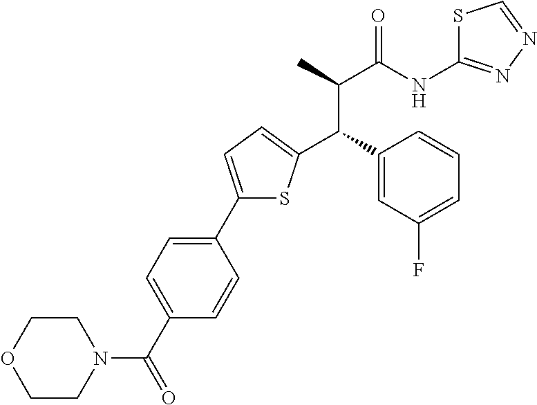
C1(C2=CC=C(C(C3=CC(F)=CC=C3)C(C(NC3=NN=CS3)=O)C)S2)=CC=C(C(=O)N2CCOCC2)C=C1
